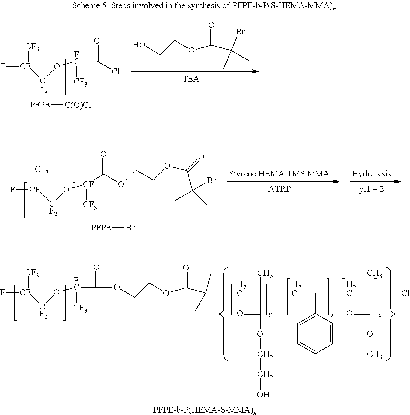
[PFPE]Br.O([CF]([CF3])C(OCCOC(C(C)(C)Br)=O)=O)[CF2][CF](F)[CF3].[PFPE-b-P(HEMA-S-MMA)n].O([FC](C(=O)OCCOC(C(CC(C)(C(=O)OCCO)CC(C1=CC=CC=C1)CC(C)(C(=O)OC)Cl)(C)C)=O)[CF3])[CF2][CF](F)[CF3].[PFPE][C(O)Cl].O([FC](C(=O)Cl)[CF3])[CF2][CF](F)[CF3].OCCOC(C(C)(Br)C)=O
